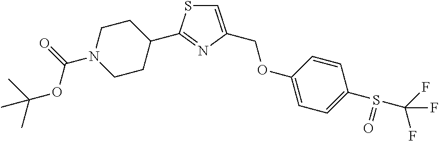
C1N(C(=O)OC(C)(C)C)CCC(C2=NC(COC3=CC=C(S(C(F)(F)F)=O)C=C3)=CS2)C1
